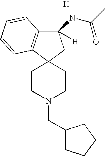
C1CN(CC2CCCC2)CCC12C1=C(C(NC(C)=O)([H])C2)C=CC=C1.[H]
